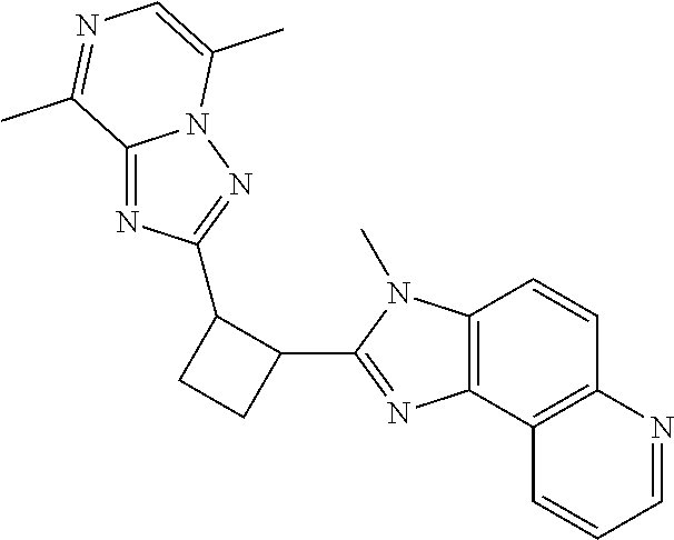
C12=C(C3=C(C=C1)N=CC=C3)N=C(C1C(C3=NN4C(=N3)C(C)=NC=C4C)CC1)N2C
